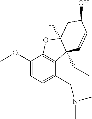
C1(OC)=CC=C(CN(C)C)C2=C1OC1([H])C2(CC)C=CC(O)C1
